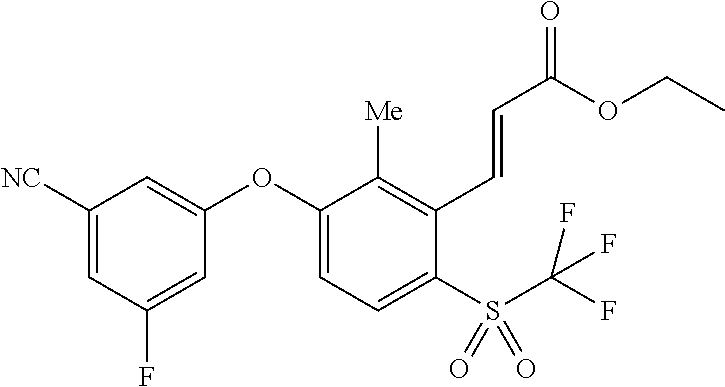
C1([NC])=CC(F)=CC(OC2=CC=C(S(C(F)(F)F)(=O)=O)C(C=CC(OCC)=O)=C2[Me])=C1
